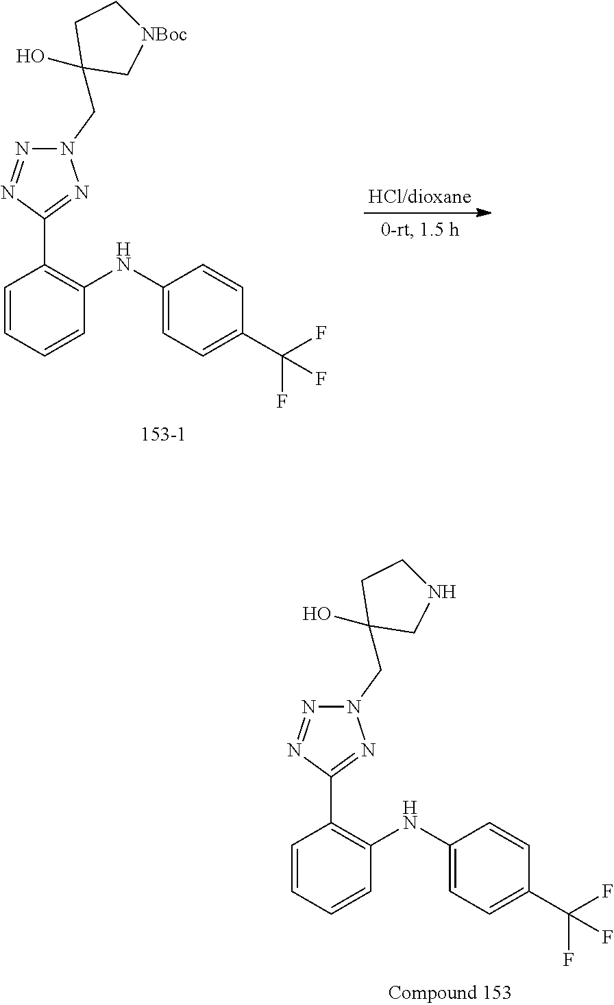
C1=CC=CC(NC2=CC=C(C(F)(F)F)C=C2)=C1C1=NN(CC2(O)CNCC2)N=N1.C1=CC=CC(NC2=CC=C(C(F)(F)F)C=C2)=C1C1=NN(CC2(O)C[NBoc]CC2)N=N1
